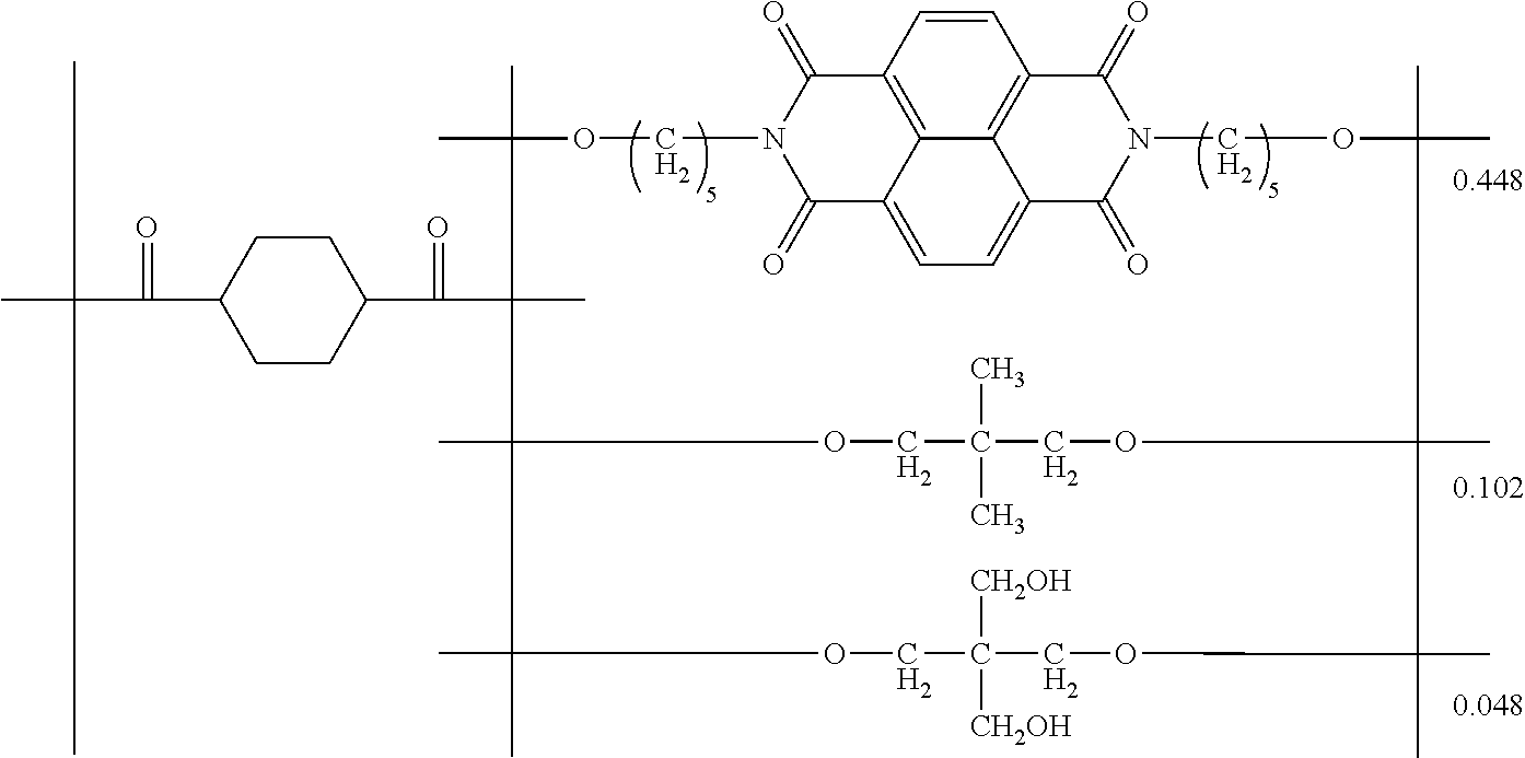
C1(C(=O)C2(C)C(C)(C)OCN3C(=O)C4=CC=C5C6=C(C=CC(=C46)C3=O)C(=O)N(C5=O)COC(C)(C)C3(C)OCC(C)(C)COC2(C)C(C)(C)OCC([CH2OH])([CH2OH])COC3(C)C)CCC(C(=O)C(C)(C)C)CC1
